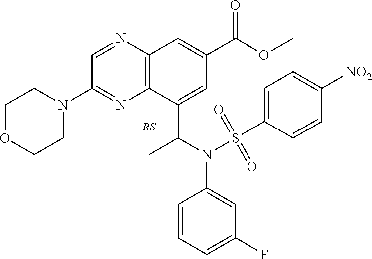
C1=NC2=C(N=C1N1CCOCC1)C(C(N(C1=CC(F)=CC=C1)S(C1=CC=C([NO2])C=C1)(=O)=O)C)=CC(C(OC)=O)=C2
